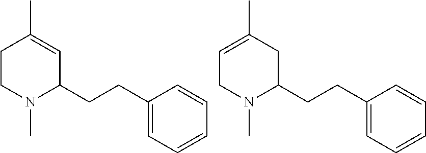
C1CN(C)C(CCC2=CC=CC=C2)C=C1C.C1=C(C)CC(CCC2=CC=CC=C2)N(C)C1
